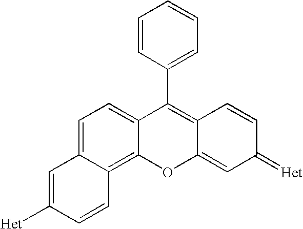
C1=C2C(=C3C(=C1)C(C1=CC=CC=C1)=C1C(=CC(=[Het])C=C1)O3)C=CC([Het])=C2
